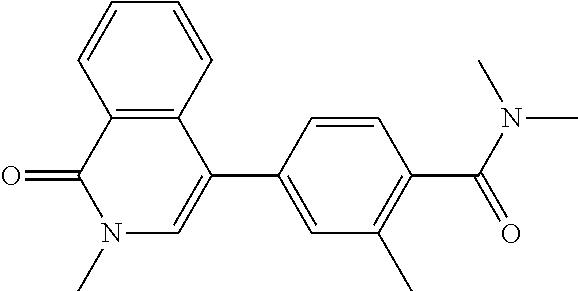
C1=CC=CC2=C1C(=O)N(C)C=C2C1=CC(C)=C(C(N(C)C)=O)C=C1
